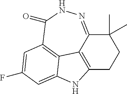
C12=C3C(=NNC(=O)C4=C3C(=CC(F)=C4)N1)C(C)(C)CC2
